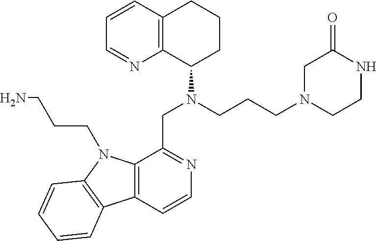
C1=CC2=C(N=C1)C(N(CCCN1CCNC(=O)C1)CC1=NC=CC3=C1N(CCCN)C1=C3C=CC=C1)CCC2
